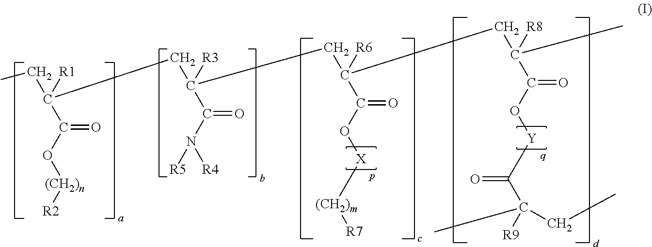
[R3]C(C(N([R4])[R5])=O)(CC([R1])(C(O[(CH2)n][R2])=O)CC)CC([R6])(C(O[X][(CH2)m][R7])=O)CC([R8])(C(O[Y]C(C([R9])(CC)C)=O)=O)C
